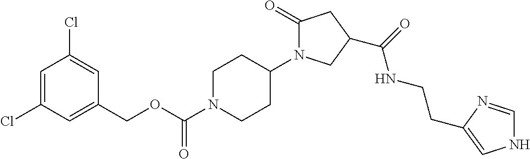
N1C=NC(CCNC(=O)C2CN(C3CCN(C(OCC4=CC(Cl)=CC(Cl)=C4)=O)CC3)C(=O)C2)=C1
